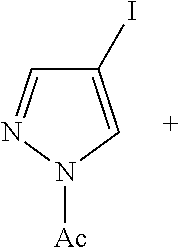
C1(I)=CN([Ac])N=C1
